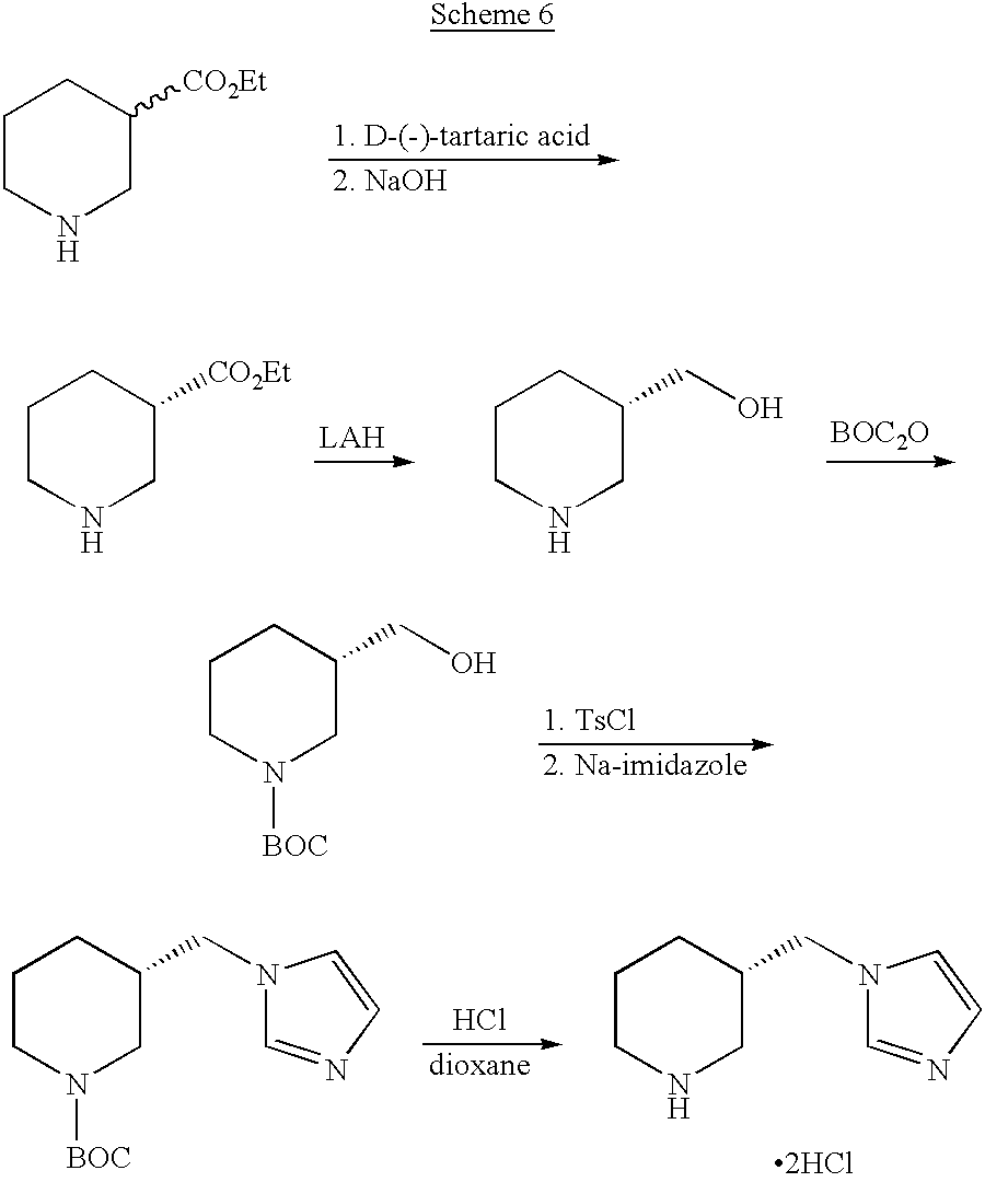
C1CNCC([CO2Et])C1.C1CNCC([CO2Et])C1.C1CNCC(CO)C1.[BOC2O].C1CN([BOC])CC(CO)C1.C1CN([BOC])CC(CN2C=NC=C2)C1.Cl.C1CNCC(CN2C=NC=C2)C1.[2HCl]
